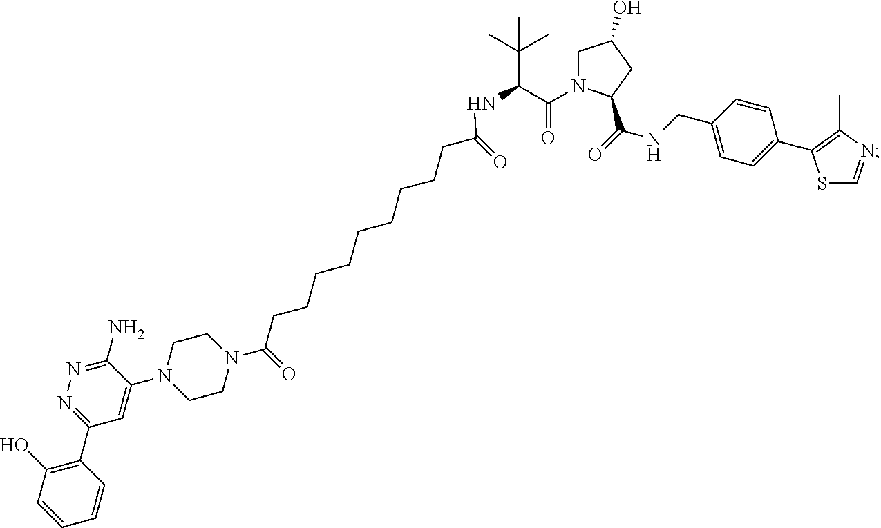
C1N(C(C(NC(CCCCCCCCCC(N2CCN(C3=CC(C4=C(O)C=CC=C4)=NN=C3N)CC2)=O)=O)C(C)(C)C)=O)C(C(NCC2=CC=C(C3=C(C)N=CS3)C=C2)=O)CC1O
